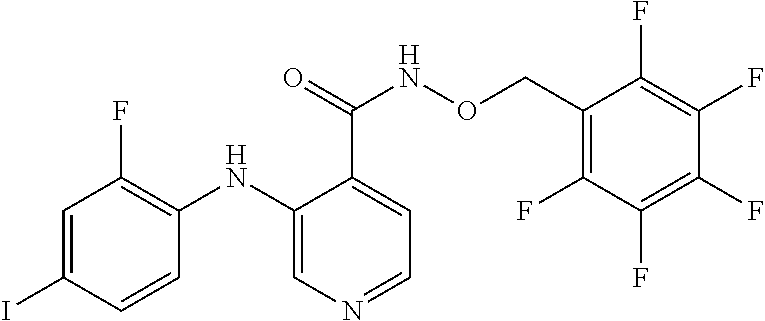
C1=C(I)C=CC(NC2=CN=CC=C2C(NOCC2=C(F)C(F)=C(F)C(F)=C2F)=O)=C1F
